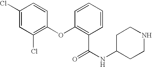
C1(Cl)=CC(Cl)=C(OC2=C(C(NC3CCNCC3)=O)C=CC=C2)C=C1
